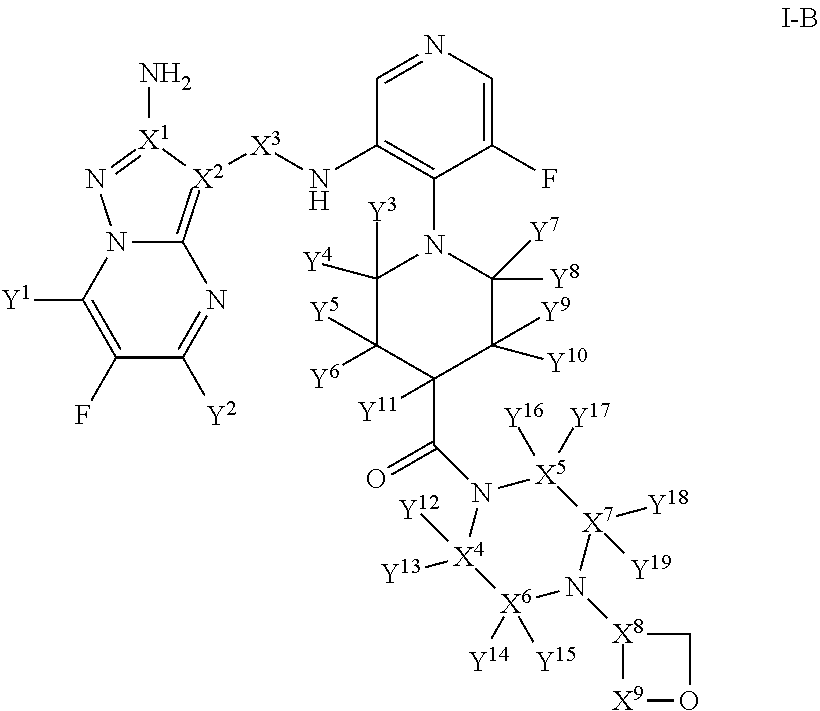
C1(F)=C([Y1])N2C(=[X2]([X3]NC3=C(N4C([Y4])([Y3])C([Y6])([Y5])C(C(N5[X4]([Y13])([Y12])[X6]([Y14])([Y15])N([X8]6[X9]OC6)[X7]([Y18])([Y19])[X5]5([Y16])[Y17])=O)([Y11])C([Y10])([Y9])C4([Y8])[Y7])C(F)=CN=C3)[X1](N)=N2)N=C1[Y2]
